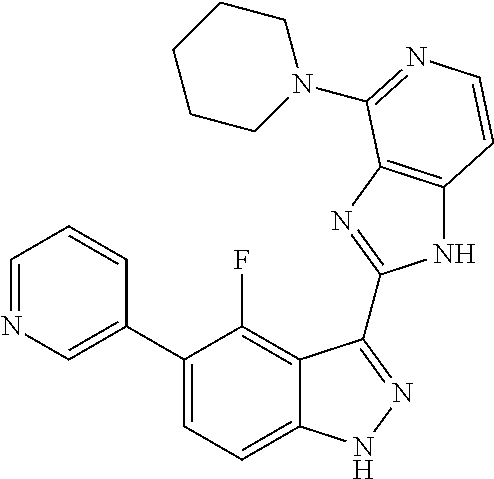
C1=C(C2=CC=C3C(=C2F)C(C2=NC4=C(N2)C=CN=C4N2CCCCC2)=NN3)C=CC=N1
